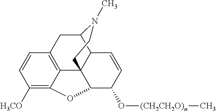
C1([H3CO])=C2C3=C(C=C1)CC1C4C3(C(C(O[(CH2CH2O)n]C)C=C4)O2)CCN1C
